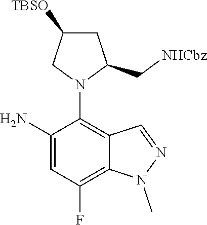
C1(N)=CC(F)=C2C(=C1N1C(C[NHCbz])CC([TBSO])C1)C=NN2C
